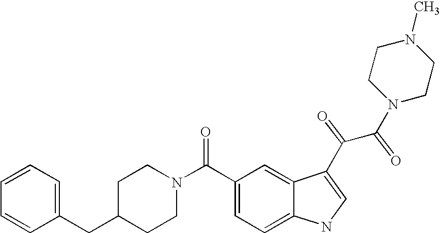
C1=CC=C(CC2CCN(C(C3=CC=C4C(=C3)C(C(C(N3CCN(C)CC3)=O)=O)=CN4)=O)CC2)C=C1
